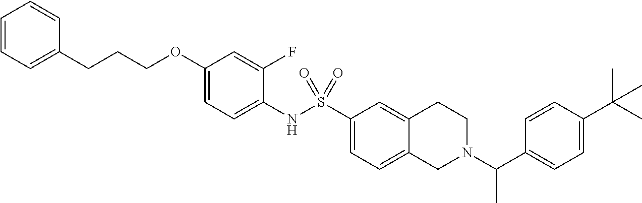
C1(OCCCC2=CC=CC=C2)=CC=C(NS(C2=CC=C3C(=C2)CCN(C(C2=CC=C(C(C)(C)C)C=C2)C)C3)(=O)=O)C(F)=C1
